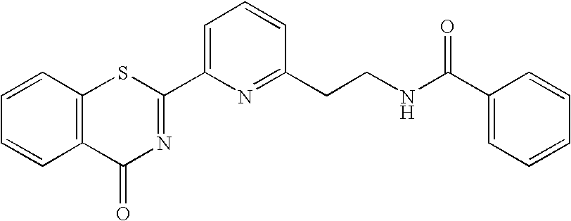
C1=CC(CCNC(C2=CC=CC=C2)=O)=NC(C2=NC(=O)C3=C(S2)C=CC=C3)=C1
